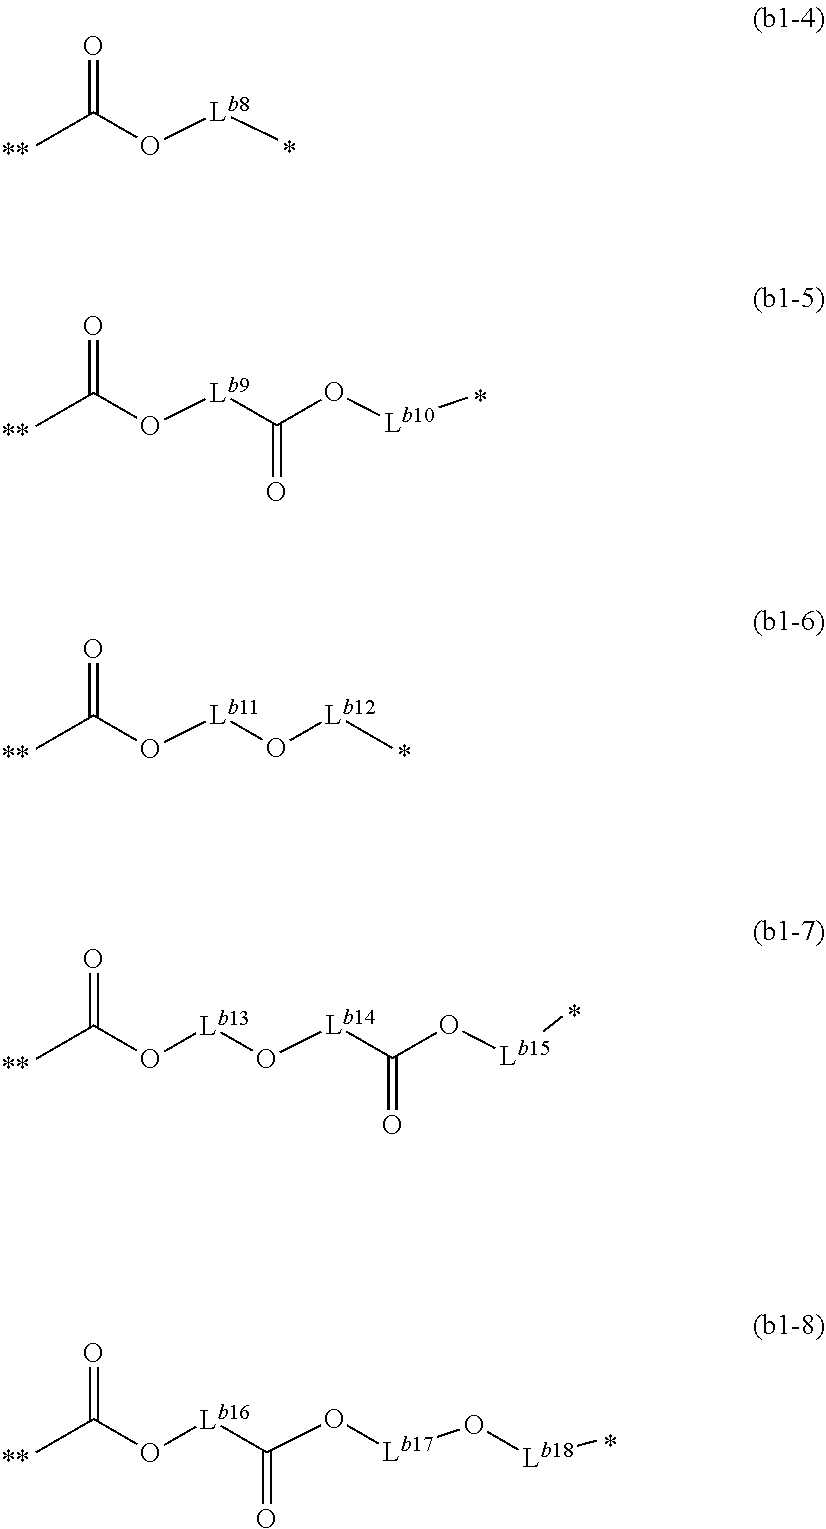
CC(O[Lb8]C)=O.CC(O[Lb9]C(O[Lb10]C)=O)=O.CC(O[Lb11]O[Lb12]C)=O.O([Lb13]O[Lb14]C(O[Lb15]C)=O)C(C)=O.O([Lb16]C(O[Lb17]O[Lb18]C)=O)C(C)=O
